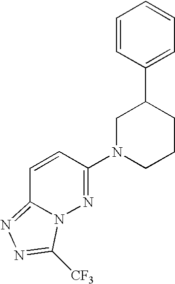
C1C(C2=CC=CC=C2)CN(C2=NN3C(=NN=C3[CF3])C=C2)CC1
